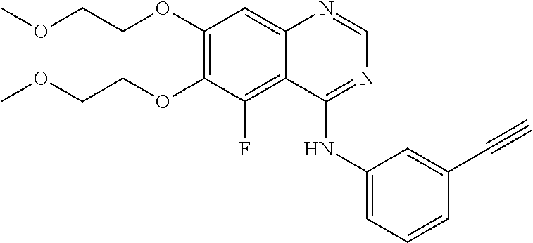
C1(OCCOC)=C(OCCOC)C(F)=C2C(=C1)N=CN=C2NC1=CC=CC(C#C)=C1
